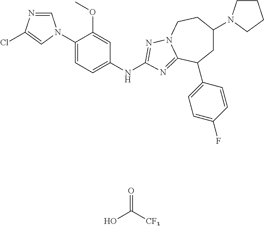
OC([CF3])=O.C1=NC(Cl)=CN1C1=CC=C(NC2=NN3CCC(N4CCCC4)CC(C4=CC=C(F)C=C4)C3=N2)C=C1OC
